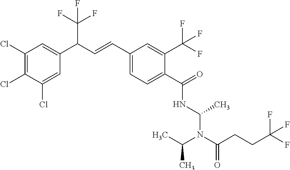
C1(Cl)=C(Cl)C(Cl)=CC(C(C=CC2=CC=C(C(=O)NC(C)N(C(C)C)C(CCC(F)(F)F)=O)C(C(F)(F)F)=C2)C(F)(F)F)=C1
